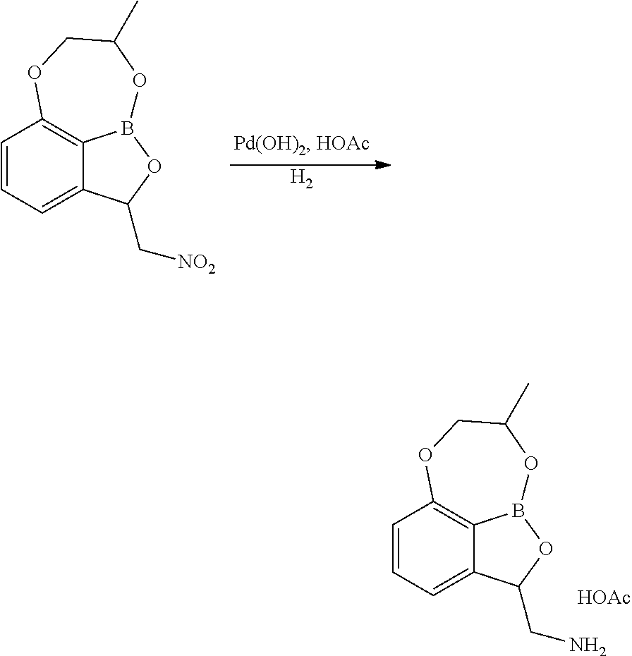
C1=CC=C2C3=C1OCC(C)OB3OC2C[NO2].[H2].C1=CC=C2C3=C1OCC(C)OB3OC2CN.[HOAc]
